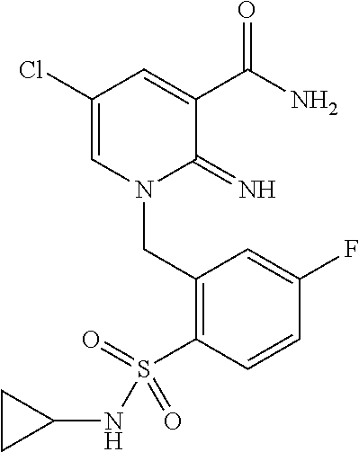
C1(Cl)=CN(CC2=C(S(=O)(NC3CC3)=O)C=CC(F)=C2)C(=N)C(C(N)=O)=C1
